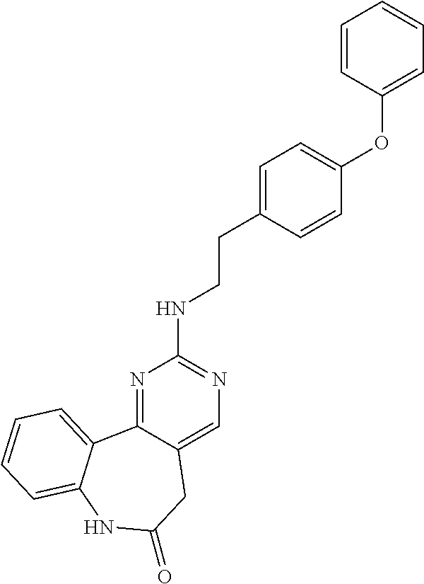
N1=C2C(=CN=C1NCCC1=CC=C(OC3=CC=CC=C3)C=C1)CC(=O)NC1=CC=CC=C21
